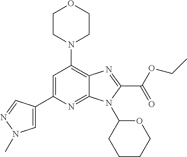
C1=C(C2=CN(C)N=C2)N=C2C(=C1N1CCOCC1)N=C(C(OCC)=O)N2C1CCCCO1
